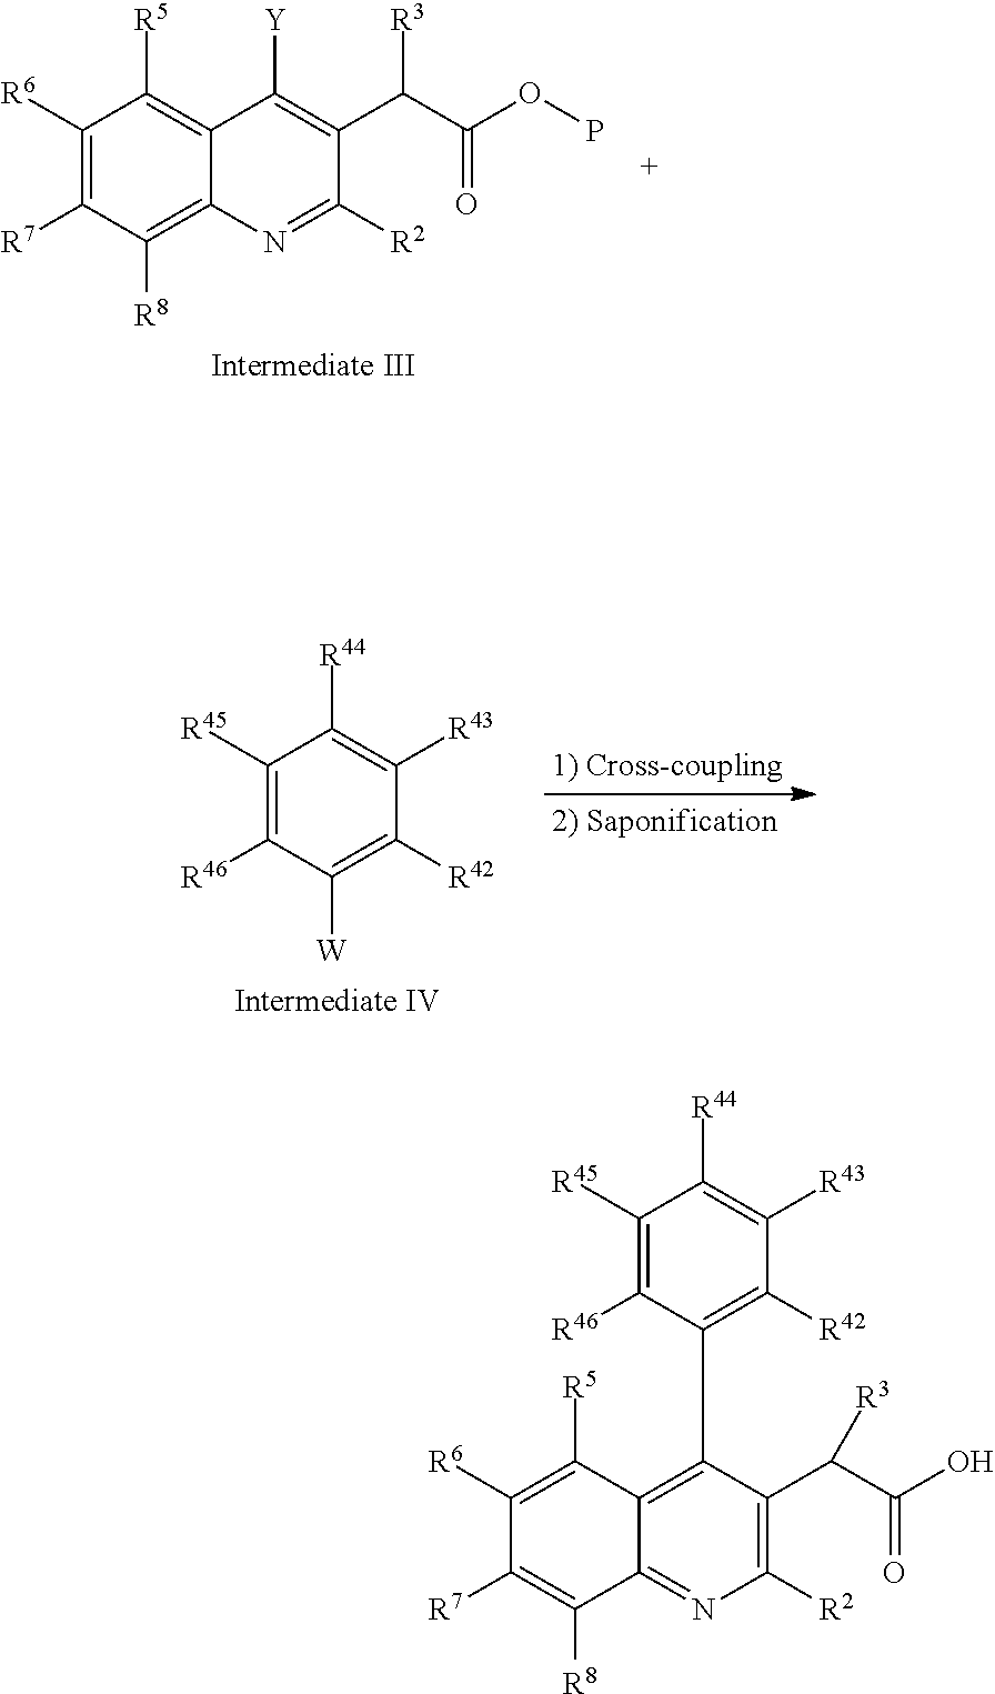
C1([R6])=C([R7])C([R8])=C2C(=C1[R5])C([Y])=C(C(C(=O)OP)[R3])C([R2])=N2.C1([R45])=C([R46])C([W])=C([R42])C([R43])=C1[R44].C1([R6])=C([R5])C2=C(C3=C([R42])C([R43])=C([R44])C([R45])=C3[R46])C(C(C(=O)O)[R3])=C([R2])N=C2C([R8])=C1[R7]
